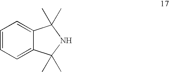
C1=CC=C2C(=C1)C(C)(C)NC2(C)C
